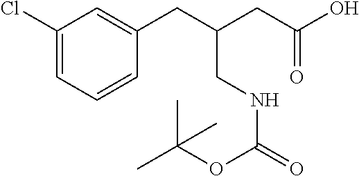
C(C(CC(=O)O)CC1=CC(Cl)=CC=C1)NC(=O)OC(C)(C)C
